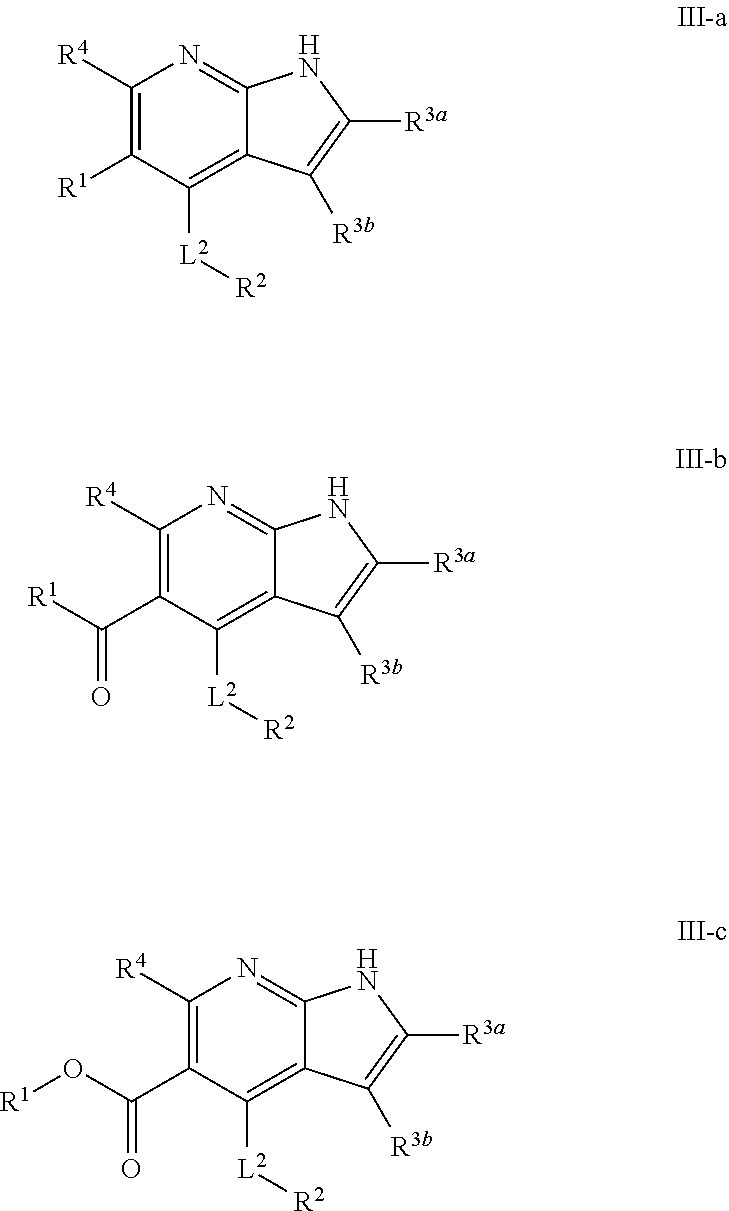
C1([R4])=C([R1])C([L2][R2])=C2C(=N1)NC([R3a])=C2[R3b].C1([R4])=C(C([R1])=O)C([L2][R2])=C2C(=N1)NC([R3a])=C2[R3b].C1([R4])=C(C(O[R1])=O)C([L2][R2])=C2C(=N1)NC([R3a])=C2[R3b]
